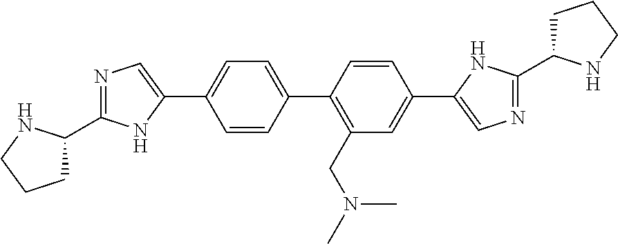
C1C(C2=NC=C(C3=CC=C(C4=C(CN(C)C)C=C(C5=CN=C(C6CCCN6)N5)C=C4)C=C3)N2)NCC1
